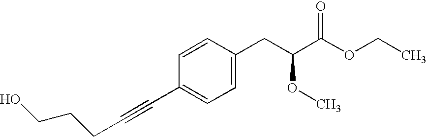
C(#CC1=CC=C(CC(C(OCC)=O)OC)C=C1)CCCO
